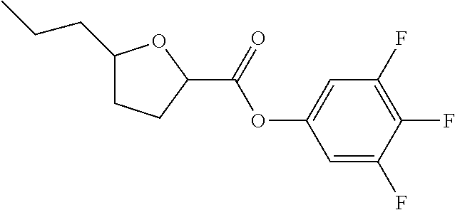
C1(CCC)CCC(C(OC2=CC(F)=C(F)C(F)=C2)=O)O1
